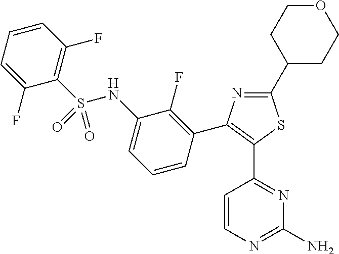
C1(NS(C2=C(F)C=CC=C2F)(=O)=O)=CC=CC(C2=C(C3=NC(N)=NC=C3)SC(C3CCOCC3)=N2)=C1F
